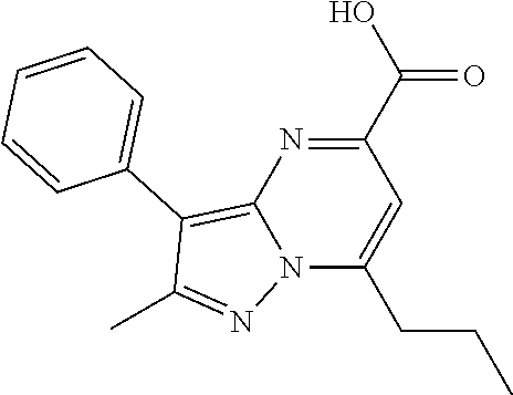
N12C(CCC)=CC(C(O)=O)=NC1=C(C1=CC=CC=C1)C(C)=N2
